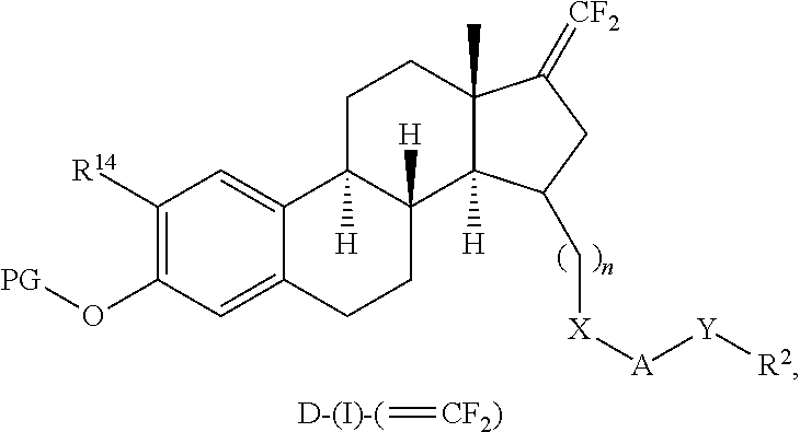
C1([R14])=C(O[PG])C=C2C(=C1)C1([H])C([H])(CC2)C2([H])C(C)(CC1)C(=[CF2])CC2C[X][A][Y][R2].[D-(I)-(]=[CF2)]
